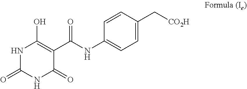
N1C(=O)NC(=O)C(C(NC2=CC=C(C[CO2H])C=C2)=O)=C1O
